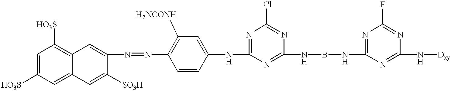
C1=C([HO3S])C=C2C(=C1[HO3S])C=C(N=NC1=C([H2NCONH])C=C(NC3=NC(Cl)=NC(NBNC4=NC(F)=NC(N[Dxy])=N4)=N3)C=C1)C([SO3H])=C2
